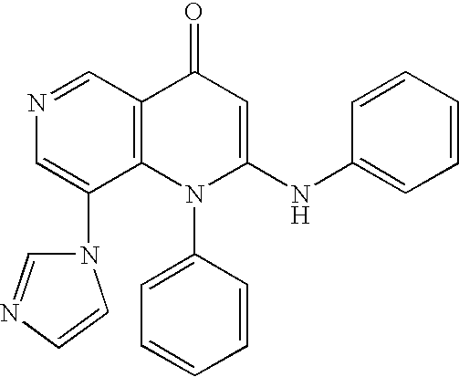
N1=CC2=C(C(N3C=NC=C3)=C1)N(C1=CC=CC=C1)C(NC1=CC=CC=C1)=CC2=O
